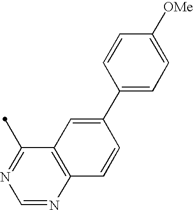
C12=C(N=CN=C1C)C=CC(C1=CC=C([OMe])C=C1)=C2
